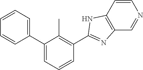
C1=CC=C(C2=CC=CC(C3=NC4=C(C=CN=C4)N3)=C2C)C=C1
